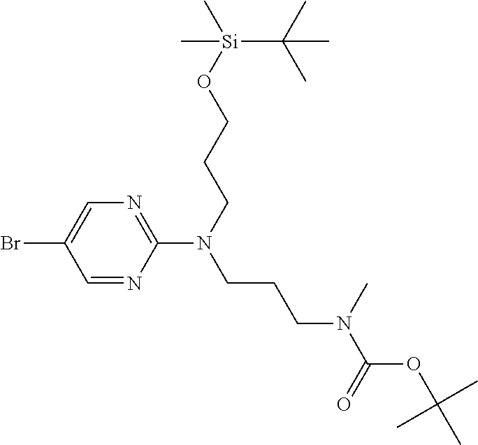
C1=C(Br)C=NC(N(CCCO[Si](C)(C)C(C)(C)C)CCCN(C)C(OC(C)(C)C)=O)=N1
